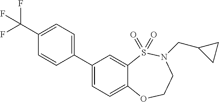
C1(C2=CC=C(C(F)(F)F)C=C2)=CC=C2C(=C1)S(=O)(=O)N(CC1CC1)CCO2
